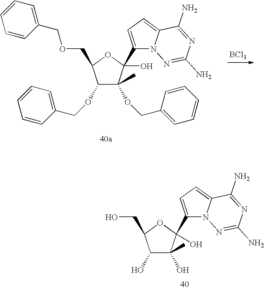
C1(OCC2=CC=CC=C2)C(OCC2=CC=CC=C2)(C)C(O)(C2=CC=C3N2N=C(N)N=C3N)OC1COCC1=CC=CC=C1.[BCl3].C1(O)C(O)(C)C(O)(C2=CC=C3N2N=C(N)N=C3N)OC1CO
